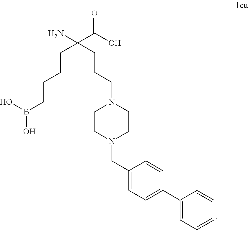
NC(C(O)=O)(CCCCB(O)O)CCCN1CCN(CC2=CC=C(C3=CC=CC=C3)C=C2)CC1
